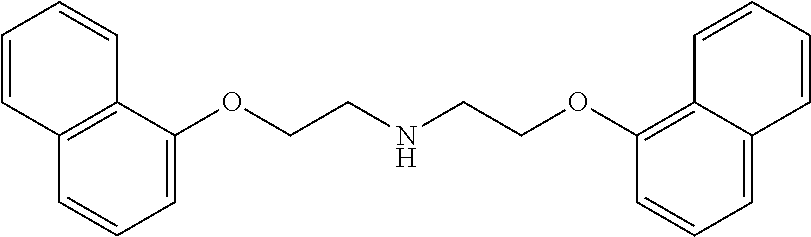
C12=C(C(OCCNCCOC3=C4C(=CC=C3)C=CC=C4)=CC=C1)C=CC=C2
